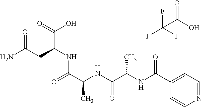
O=C(CC(NC(C(NC(C(NC(C1=CC=NC=C1)=O)C)=O)C)=O)C(=O)O)N.O=C(O)C(F)(F)F
